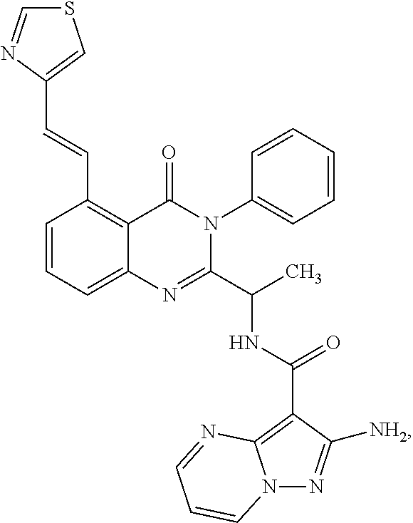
C1(C=CC2=CSC=N2)=C2C(=CC=C1)N=C(C(C)NC(C1=C3N(N=C1[NH2])C=CC=N3)=O)N(C1=CC=CC=C1)C2=O
